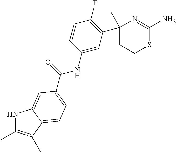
N1C(C)=C(C)C2=CC=C(C(=O)NC3=CC(C4(C)CCSC(N)=N4)=C(F)C=C3)C=C12
